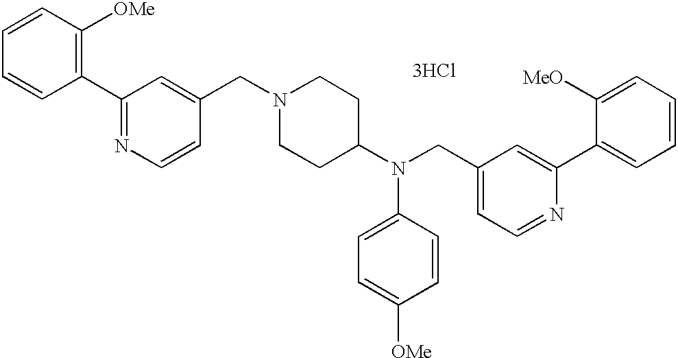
C1=CC=CC(C2=NC=CC(CN3CCC(N(CC4=CC=NC(C5=CC=CC=C5[MeO])=C4)C4=CC=C([OMe])C=C4)CC3)=C2)=C1[OMe].[3HCl]
